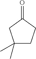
C1(C)(C)CCC(=O)C1
